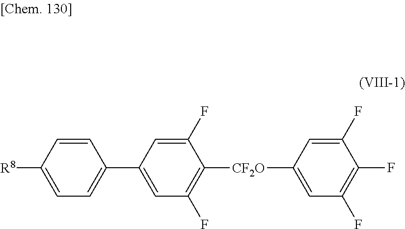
C1(F)=CC([CF2O]C2=C(F)C=C(C3=CC=C([R8])C=C3)C=C2F)=CC(F)=C1F
